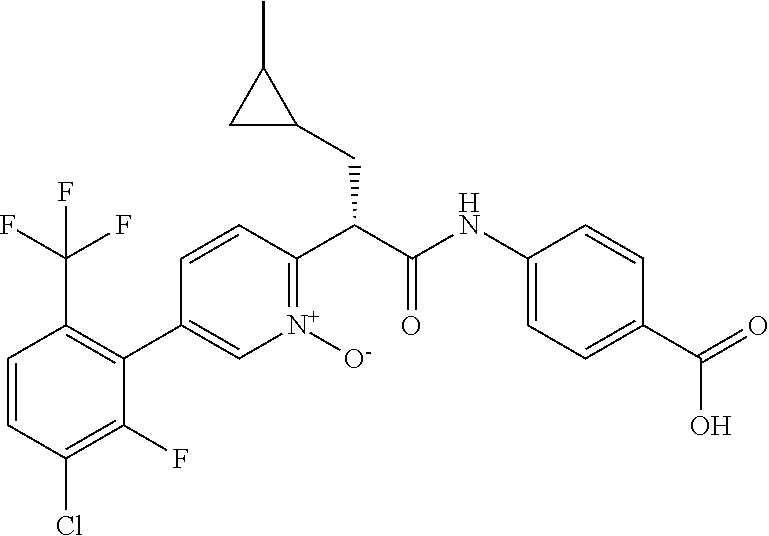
C1=CC(Cl)=C(F)C(C2=C[N+]([O-])=C(C(CC3CC3C)C(=O)NC3=CC=C(C(O)=O)C=C3)C=C2)=C1C(F)(F)F
